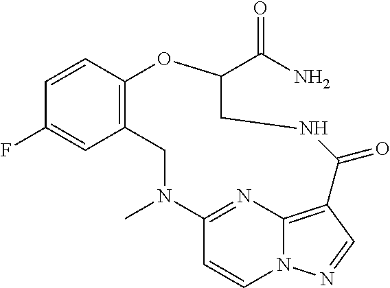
C1=CC2=C(C=C1F)CN(C)C1=NC3=C(C=NN3C=C1)C(=O)NCC(C(N)=O)O2
